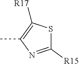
C1(C)=C([R17])SC([R15])=N1
